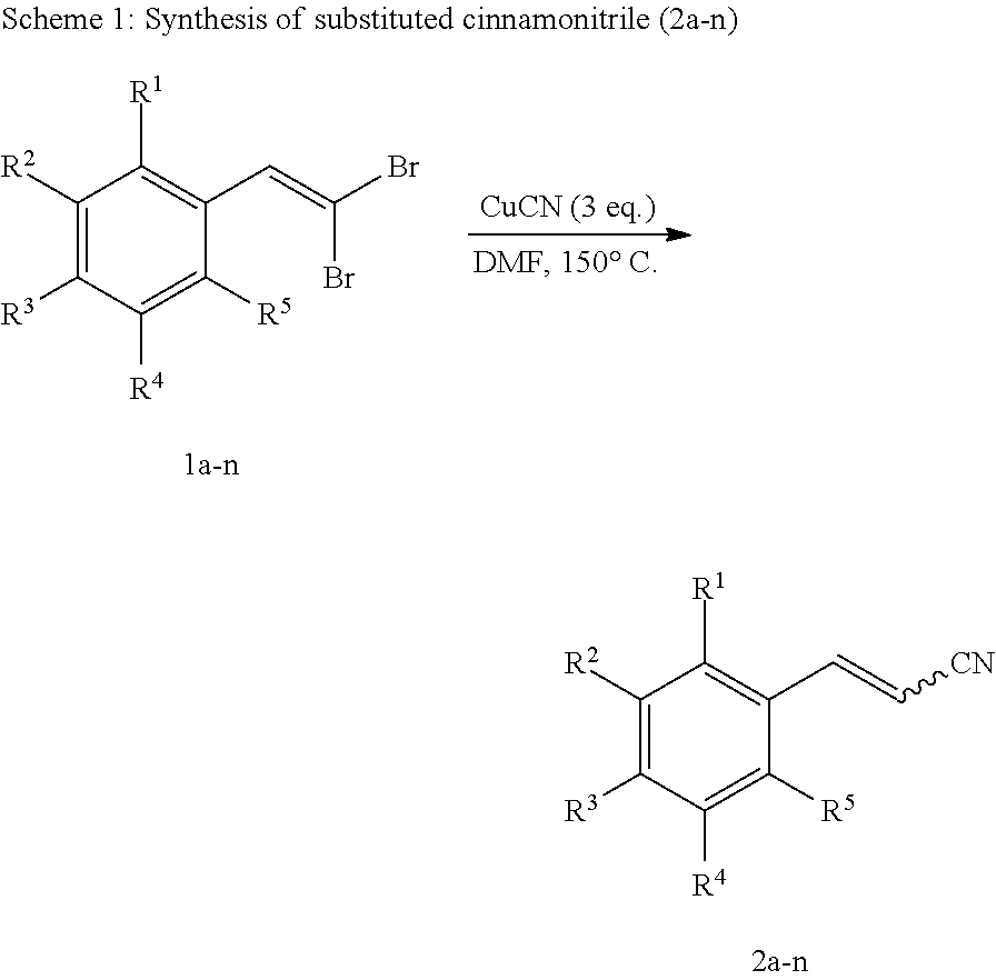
C1([R2])=C([R3])C([R4])=C([R5])C(C=C(Br)Br)=C1[R1].C1([R2])=C([R3])C([R4])=C([R5])C(C=C[CN])=C1[R1]
